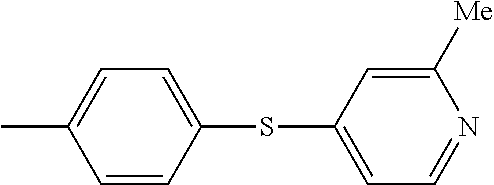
CC1=CC=C(SC2=CC=NC([Me])=C2)C=C1
